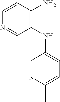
C1=NC(C)=CC=C1NC1=C(N)C=CN=C1
